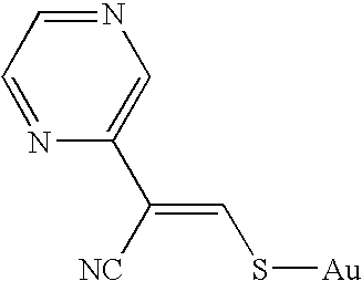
C(=CS[Au])([NC])C1=CN=CC=N1
